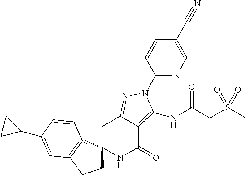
C1C2(C3=C(C1)C=C(C1CC1)C=C3)NC(=O)C1=C(NC(=O)CS(C)(=O)=O)N(C3=NC=C(C#N)C=C3)N=C1C2
